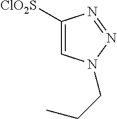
[ClO2S]C1=CN(CCC)N=N1
